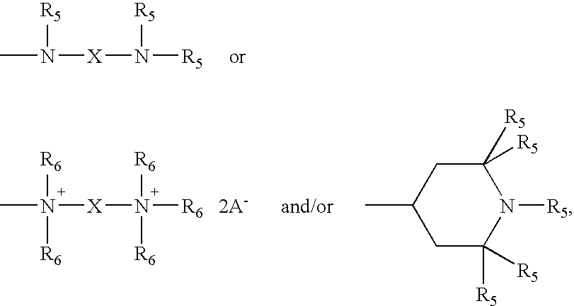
CN([X]N([R5])[R5])[R5].CN([X]N([R6])([R6])[R6])([R6])[R6].C1(C)CC([R5])([R5])N([R5])C([R5])([R5])C1
